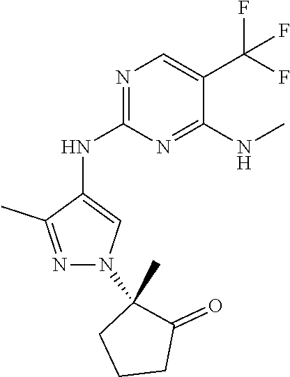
N1=C(NC2=CN(C3(C)CCCC3=O)N=C2C)N=C(NC)C(C(F)(F)F)=C1
